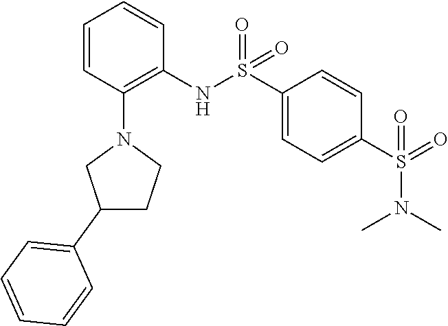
S(=O)(C1=CC=C(S(=O)(NC2=C(N3CC(C4=CC=CC=C4)CC3)C=CC=C2)=O)C=C1)(N(C)C)=O
